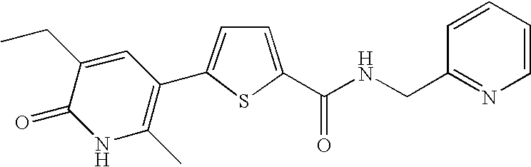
C1(C2=CC=C(C(NCC3=NC=CC=C3)=O)S2)=C(C)NC(=O)C(CC)=C1
